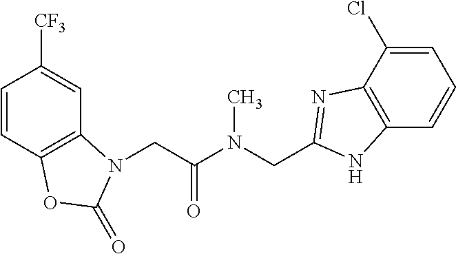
C1=CC2=C(C=C1[CF3])N(CC(N(CC1=NC3=C(C=CC=C3Cl)N1)C)=O)C(=O)O2
